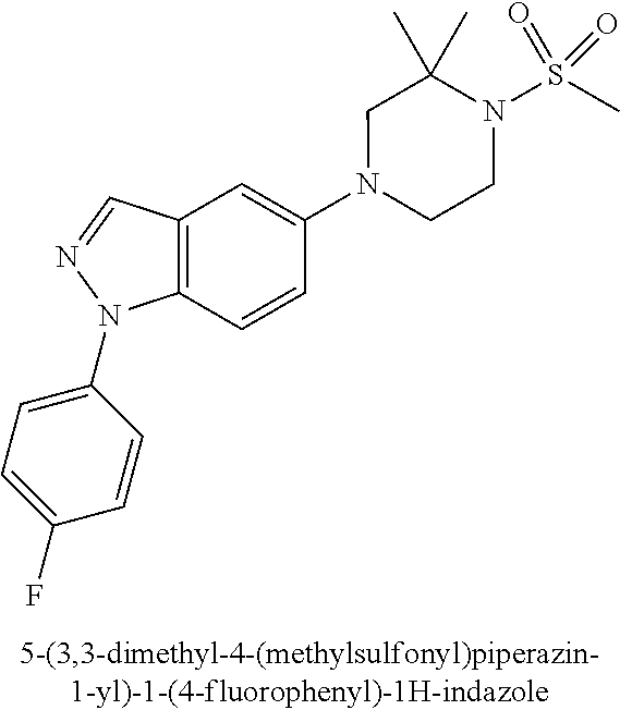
N1(C2=CC3=C(C=C2)N(C2=CC=C(F)C=C2)N=C3)CCN(S(C)(=O)=O)C(C)(C)C1
